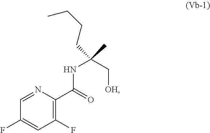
C1(F)=CC(F)=C(C(NC(C[OH])(C)CCCC)=O)N=C1
